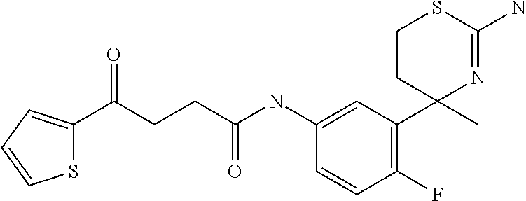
C(C(NC1=CC(C2(C)N=C(N)SCC2)=C(F)C=C1)=O)CC(C1=CC=CS1)=O
